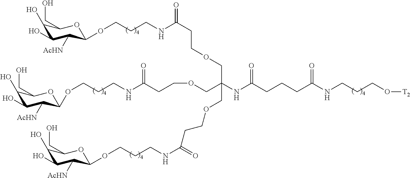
O([T2])CCCNC(CCCC(NC(COCCC(NCCCOC1C([AcHN])C(O)C(O)C(CO)O1)=O)(COCCC(NCCCOC1C([AcHN])C(O)C(O)C(CO)O1)=O)COCCC(=O)NCCCOC1C([AcHN])C(O)C(O)C(CO)O1)=O)=O
